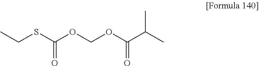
CCSC(OCOC(C(C)C)=O)=O
